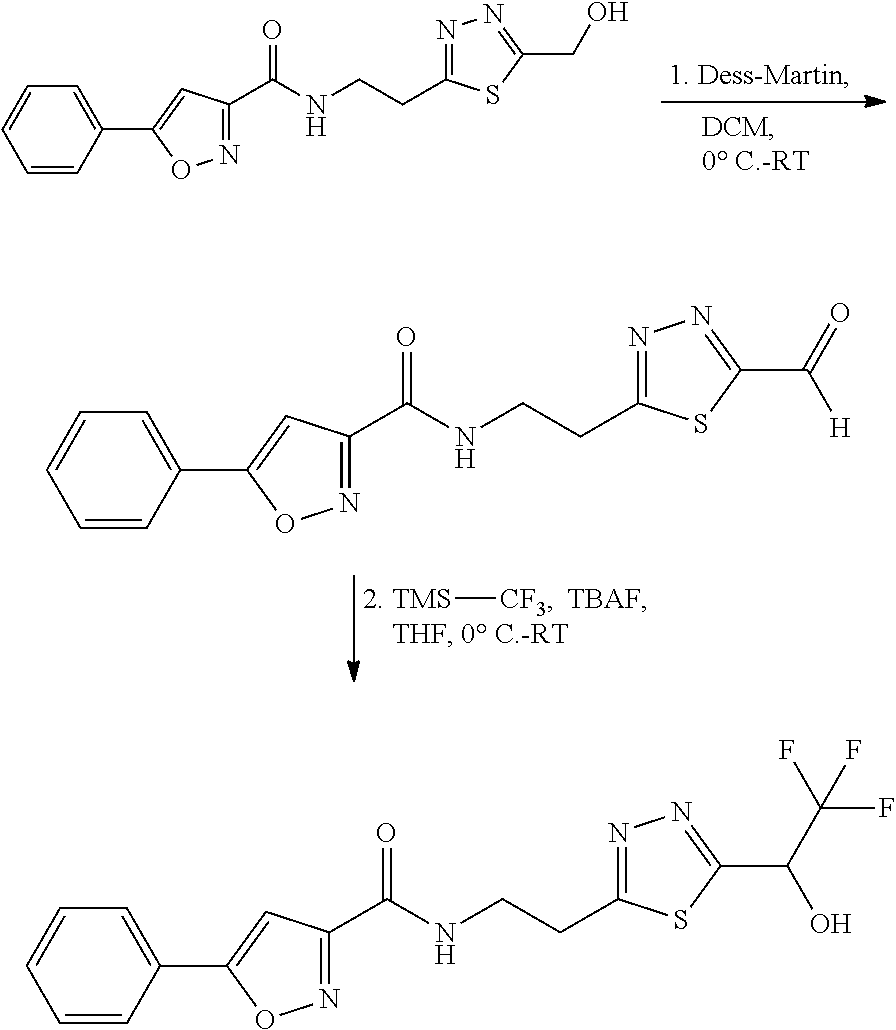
N1=C(C(NCCC2=NN=C(C(C(F)(F)F)O)S2)=O)C=C(C2=CC=CC=C2)O1.N1=C(C(NCCC2=NN=C(CO)S2)=O)C=C(C2=CC=CC=C2)O1.N1=C(C(NCCC2=NN=C(C(=O)[H])S2)=O)C=C(C2=CC=CC=C2)O1.[TMS][CF3]
